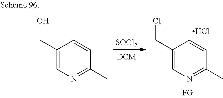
[SOCl2].C1(CCl)=CN=C(C)C=C1.Cl.C1(CO)=CN=C(C)C=C1
